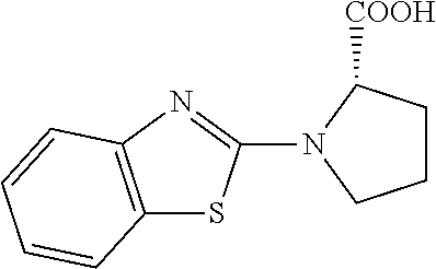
C12=C(N=C(N3CCCC3[COOH])S1)C=CC=C2
